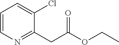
C1=CN=C(CC(=O)OCC)C(Cl)=C1
